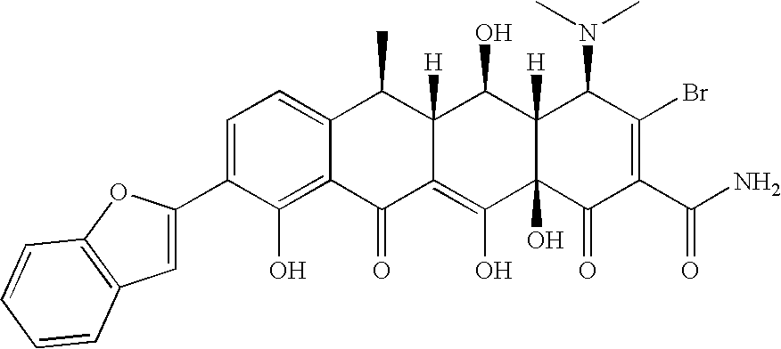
C1=C(C2=CC3=C(O2)C=CC=C3)C(O)=C2C(=C1)C(C)C1([H])C(=C(O)C3(O)C([H])(C1O)C(N(C)C)C(Br)=C(C(N)=O)C3=O)C2=O
